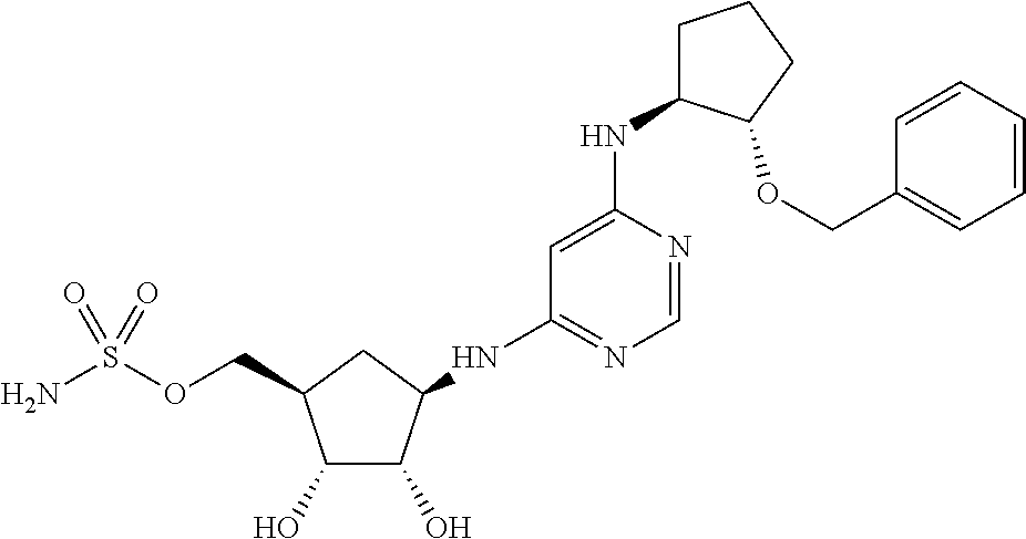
C1(O)C(O)C(NC2=NC=NC(NC3CCCC3OCC3=CC=CC=C3)=C2)CC1COS(N)(=O)=O
